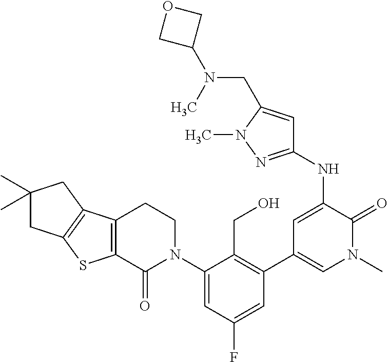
C1(C)(C)CC2=C(C1)C1=C(S2)C(=O)N(C2=CC(F)=CC(C3=CN(C)C(=O)C(NC4=NN(C)C(CN(C5COC5)C)=C4)=C3)=C2CO)CC1
